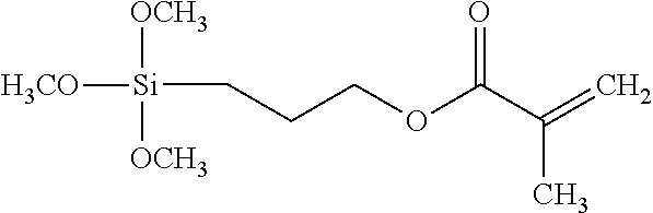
C(COC(C(=C)C)=O)C[Si]([H3CO])([OCH3])[OCH3]
